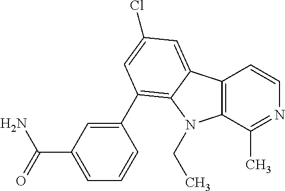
C12=C(C(C)=NC=C1)N(CC)C1=C(C3=CC(C(=O)N)=CC=C3)C=C(Cl)C=C21
